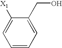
C1(CO)=CC=CC=C1[X1]
